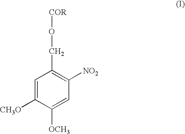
[COR]OCC1=C([NO2])C=C([OCH3])C([CH3O])=C1
